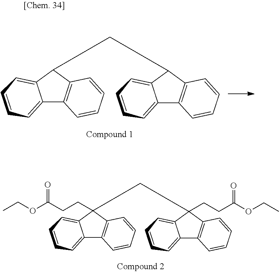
C12=CC=CC=C1C(CC1C3=C(C4=CC=CC=C41)C=CC=C3)C1=C2C=CC=C1.C12=CC=CC=C1C(CC1(CCC(OCC)=O)C3=C(C4=CC=CC=C41)C=CC=C3)(CCC(OCC)=O)C1=C2C=CC=C1
